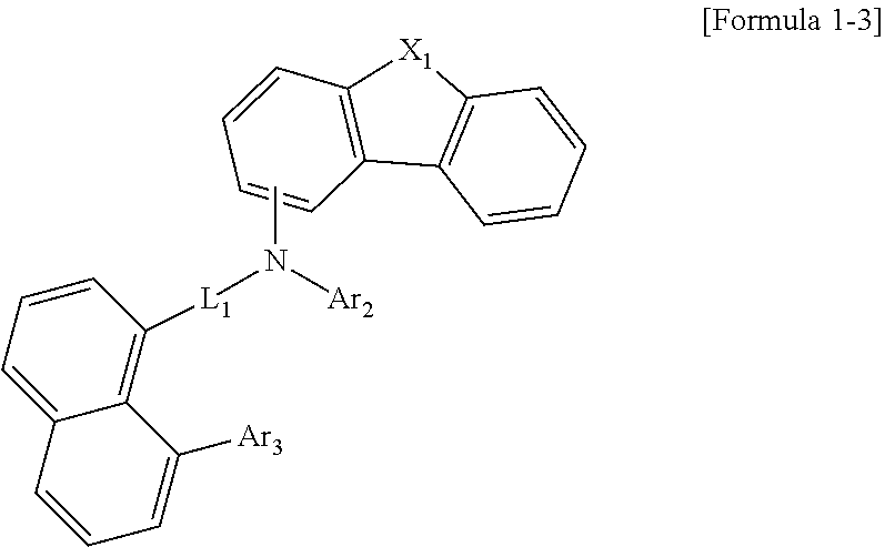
C12=C([X1]C3=C1C=CC=C3)C=CC=C2.CN([Ar2])[L1]C1=C2C(=CC=C1)C=CC=C2[Ar3]
